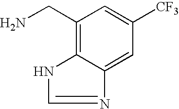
N1=CNC2=C(CN)C=C([CF3])C=C12
